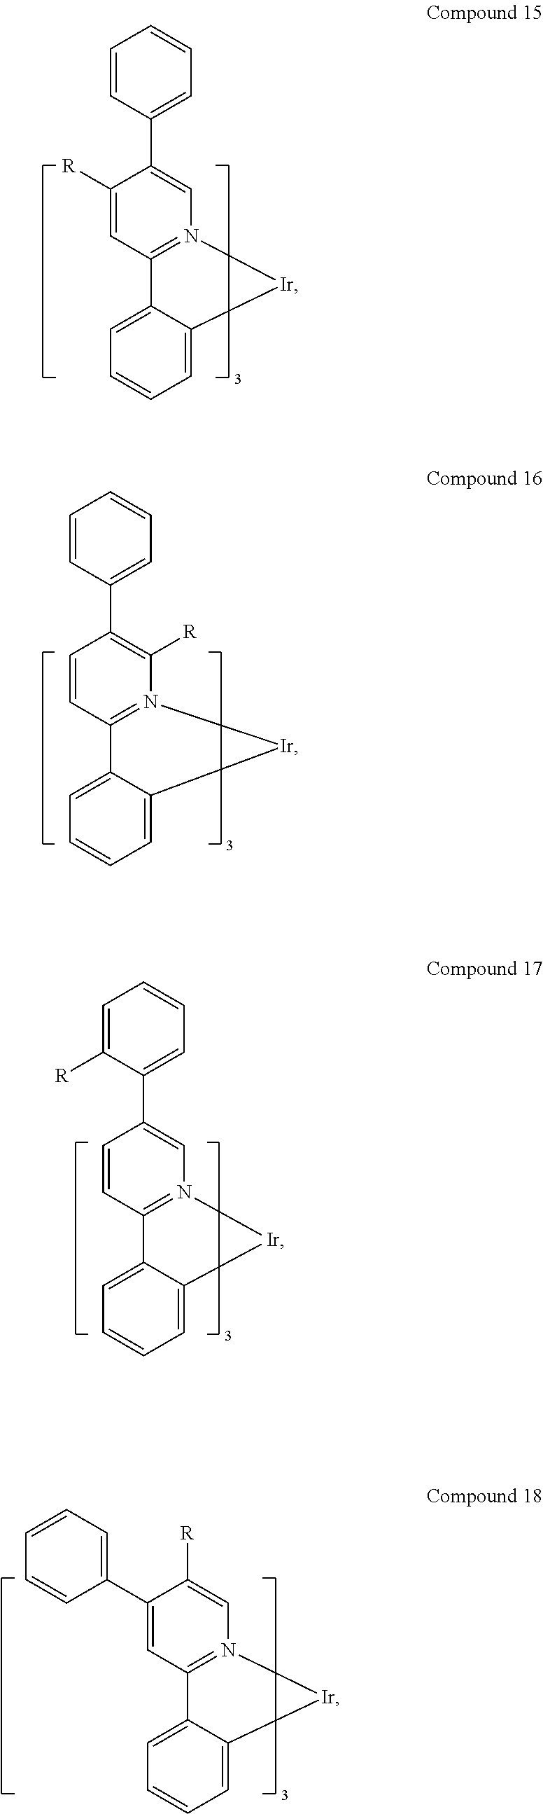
C1=CC(C2=CN3=C(C=C2[R])C2=CC=CC=C2[Ir]3)=CC=C1.C1=CC(C2=C([R])N3=C(C=C2)C2=CC=CC=C2[Ir]3)=CC=C1.C1=C([R])C(C2=CN3=C(C=C2)C2=CC=CC=C2[Ir]3)=CC=C1.[R]C1=CN2=C(C=C1C1=CC=CC=C1)C1=CC=CC=C1[Ir]2
